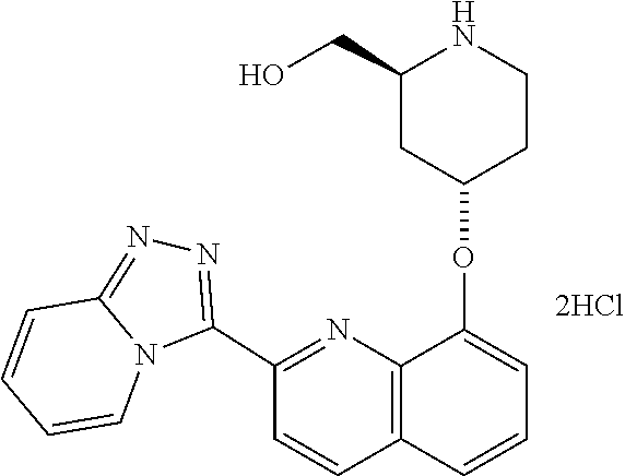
C12=NN=C(C3=NC4=C(C=C3)C=CC=C4OC3CCNC(CO)C3)N1C=CC=C2
